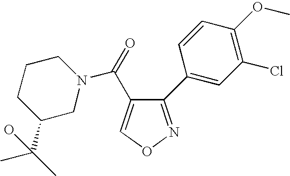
C(C1=CON=C1C1=CC(Cl)=C(OC)C=C1)(=O)N1CCCC(C(C)(C)O)C1
